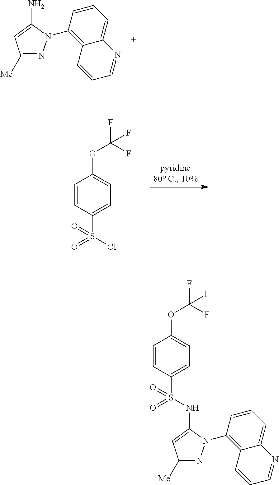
C1([Me])=NN(C2=C3C(=CC=C2)N=CC=C3)C(N)=C1.C1=CC(S(Cl)(=O)=O)=CC=C1OC(F)(F)F.C1=CC(S(=O)(=O)NC2=CC([Me])=NN2C2=C3C(=CC=C2)N=CC=C3)=CC=C1OC(F)(F)F
